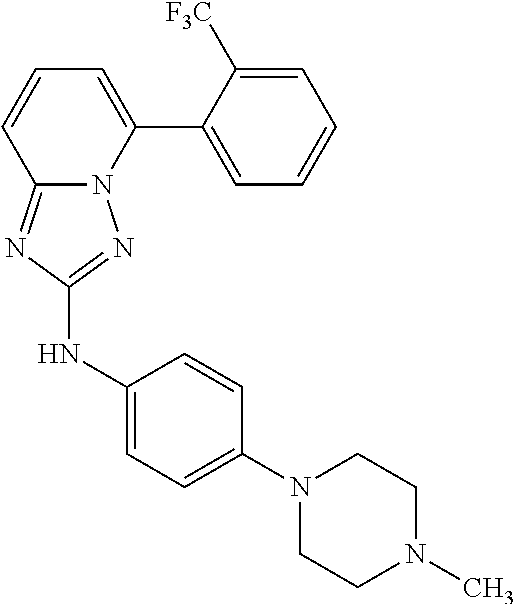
C1=C([F3C])C(C2=CC=CC3=NC(NC4=CC=C(N5CCN(C)CC5)C=C4)=NN23)=CC=C1
